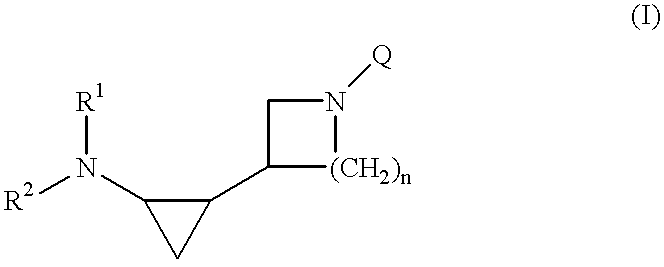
C1(C2[(CH2)n]N([Q])C2)C(N([R2])[R1])C1
